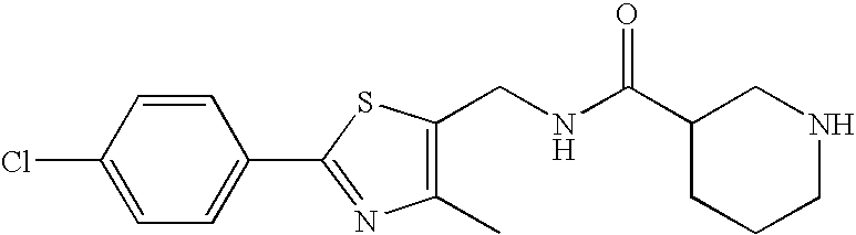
C1=C(Cl)C=CC(C2=NC(C)=C(CNC(C3CCCNC3)=O)S2)=C1
